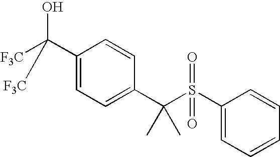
C1(C(O)([F3C])[F3C])=CC=C(C(S(C2=CC=CC=C2)(=O)=O)(C)C)C=C1
